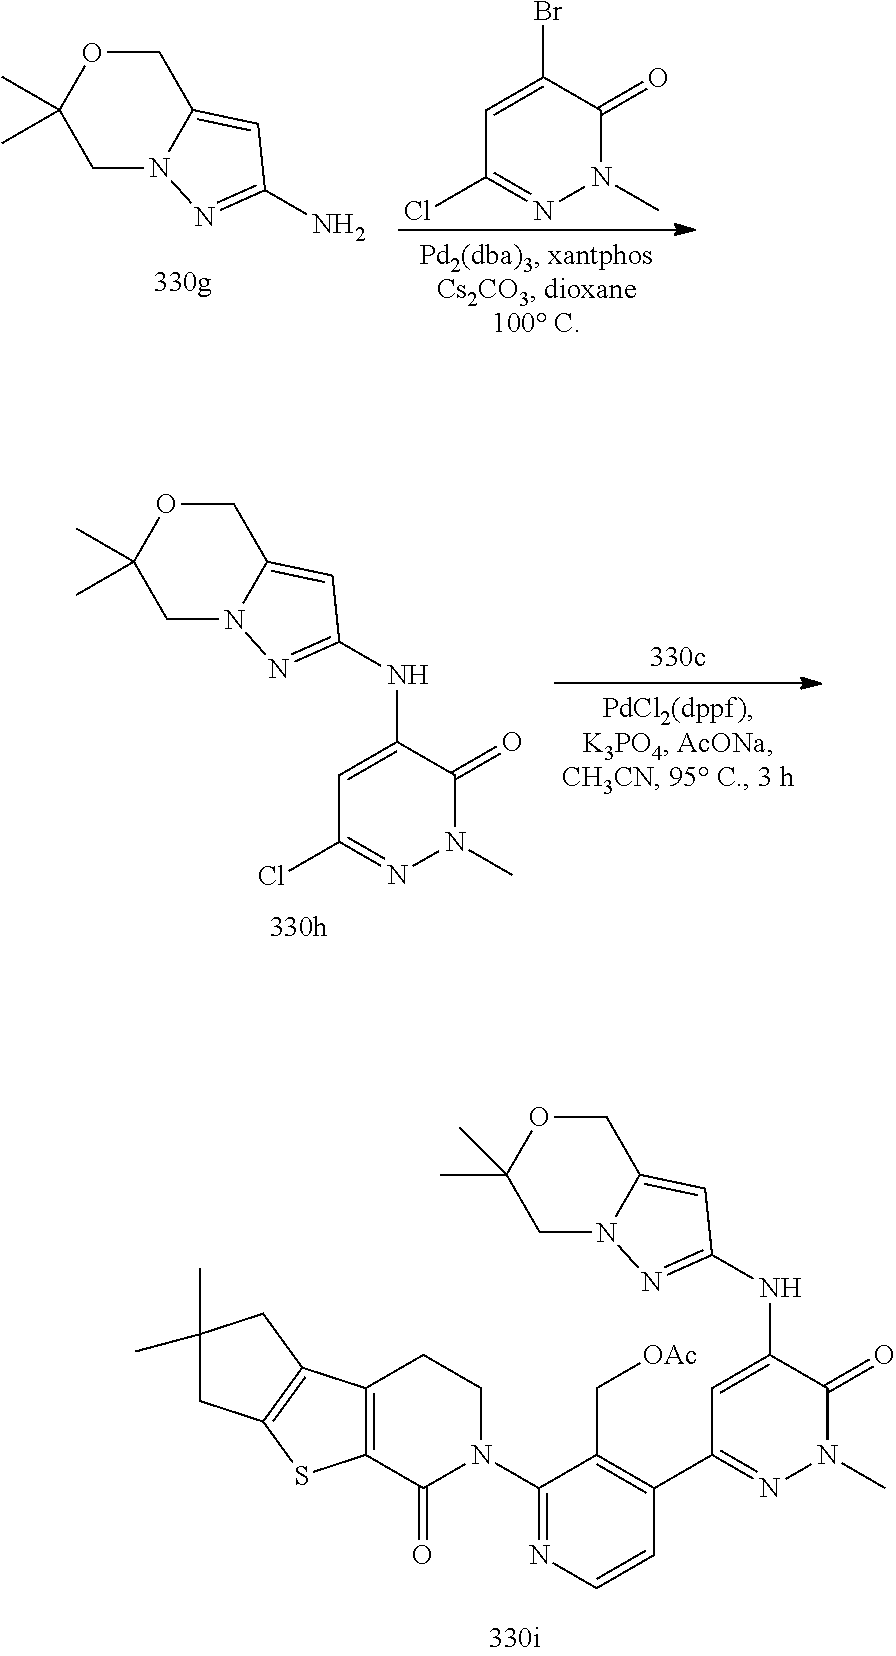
C1N2C(=CC(N)=N2)COC1(C)C.C1=C(Br)C(=O)N(C)N=C1Cl.N(C1=CC(Cl)=NN(C)C1=O)C1=NN2CC(C)(C)OCC2=C1.N(C1=CC(C2=C(C[OAc])C(N3CCC4=C(C3=O)SC3=C4CC(C)(C)C3)=NC=C2)=NN(C)C1=O)C1=NN2CC(C)(C)OCC2=C1
